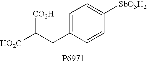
C1=C(CC([HO2C])[CO2H])C=CC([SbO3H2])=C1
